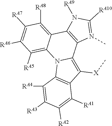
C1([RA7])=C([RA6])C([RA5])=C2C(=C1[RA8])C1=C(C3=C([X]C)C4=C(N23)C([RA4])=C([RA3])C([RA2])=C4[RA1])N(C)=C([RA10])N1[RA9]
